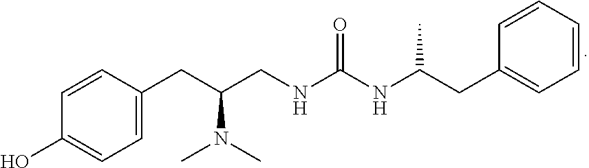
C1=CC(O)=CC=C1CC(CNC(NC(CC1=CC=CC=C1)C)=O)N(C)C
